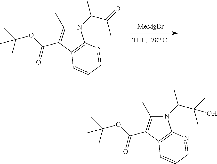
[MeMgBr].N1(C(C(=O)C)C)C(C)=C(C(OC(C)(C)C)=O)C2=C1N=CC=C2.N1(C(C(C)(C)O)C)C(C)=C(C(OC(C)(C)C)=O)C2=C1N=CC=C2
